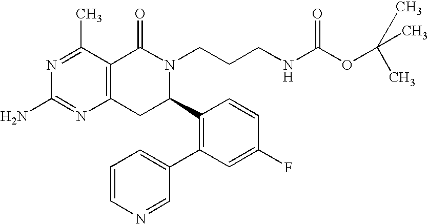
C12=C(C(C)=NC(N)=N1)C(=O)N(CCCNC(OC(C)(C)C)=O)C(C1=C(C3=CC=CN=C3)C=C(F)C=C1)C2
